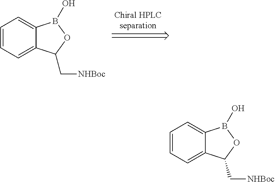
C1=CC=C2C(=C1)B(O)OC2C[NHBoc].C1=CC=C2C(=C1)B(O)OC2C[NHBoc]
